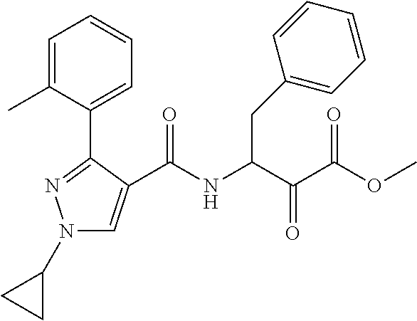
N1(C2CC2)C=C(C(NC(C(C(OC)=O)=O)CC2=CC=CC=C2)=O)C(C2=CC=CC=C2C)=N1
